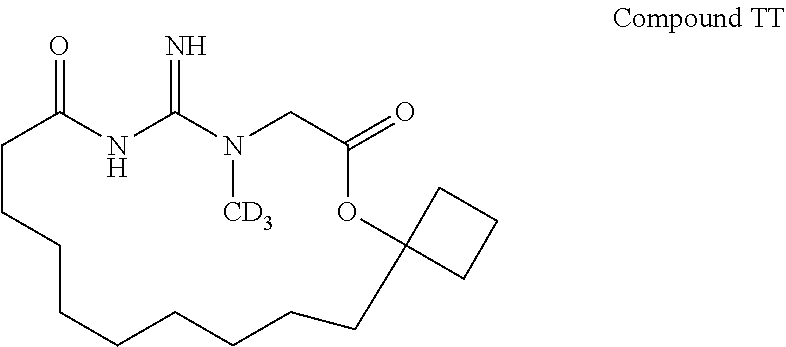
C1CCCCCCCCC2(OC(=O)CN([CD3])C(=N)NC1=O)CCC2
